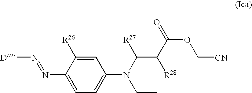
[D]N=NC1=CC=C(N(CC)C(C([R28])C(OC[CN])=O)[R27])C=C1[R26]
